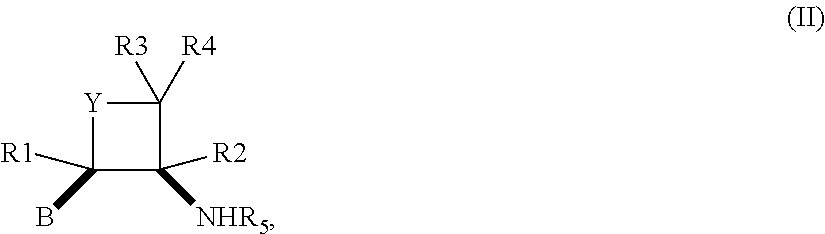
[Y]1C([R1])(B)C([R2])([NHR5])C1([R3])[R4]
